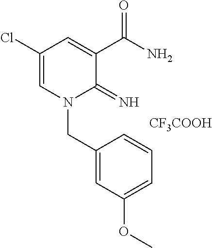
C1(Cl)=CN(CC2=CC(OC)=CC=C2)C(=N)C(C(N)=O)=C1.[CF3COOH]
